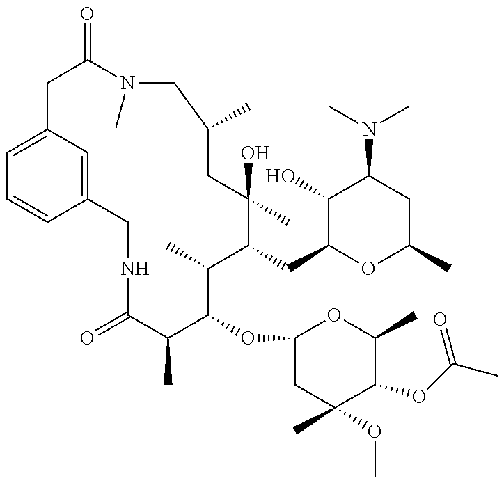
C1=C2C=C(C=C1)CNC(=O)C(C)C(OC1CC(C)(OC)C(OC(C)=O)C(C)O1)C(C)C(CC1OC(C)CC(N(C)C)C1O)C(C)(O)CC(C)CN(C)C(=O)C2
